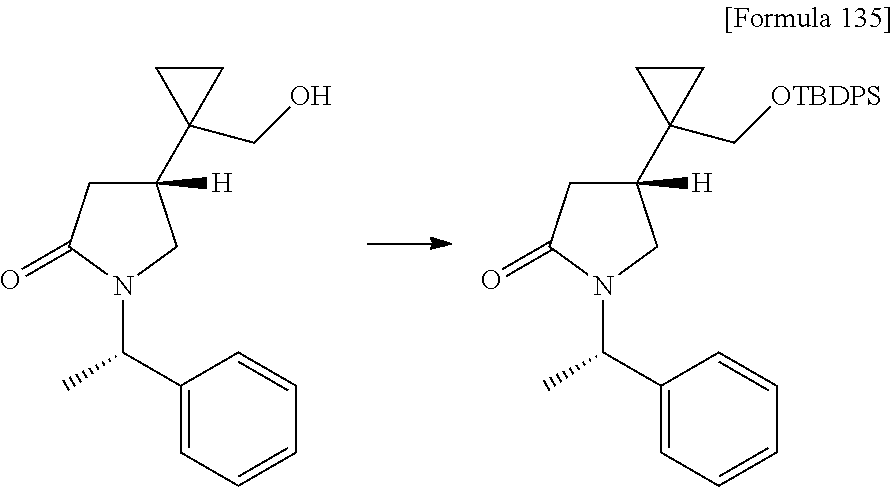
C1(C(N2CC([H])(C3(CO)CC3)CC2=O)C)=CC=CC=C1.C1(C(N2CC([H])(C3(C[OTBDPS])CC3)CC2=O)C)=CC=CC=C1
